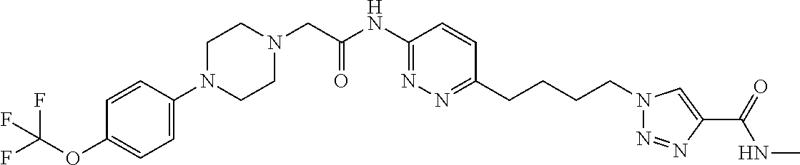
C1N(C2=CC=C(OC(F)(F)F)C=C2)CCN(CC(NC2=NN=C(CCCCN3N=NC(C(=O)NC)=C3)C=C2)=O)C1
